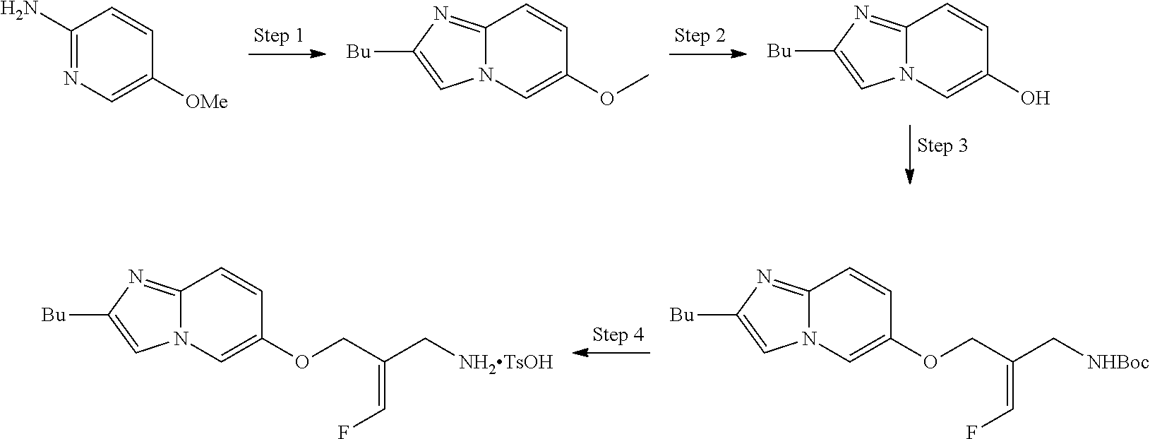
C1=C(OCC(C[NHBoc])=CF)C=CC2=NC([Bu])=CN12.C1=C(OCC(C[NH2TsOH])=CF)C=CC2=NC([Bu])=CN12.C1=C(O)C=CC2=NC([Bu])=CN12.C1=C(OC)C=CC2=NC([Bu])=CN12.C1=C([OMe])C=CC(N)=N1
